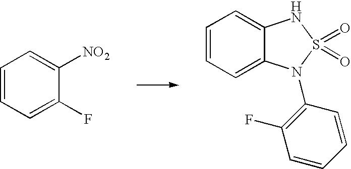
C1=CC=C(F)C([NO2])=C1.C1=CC=C2C(=C1)NS(=O)(=O)N2C1=C(F)C=CC=C1
